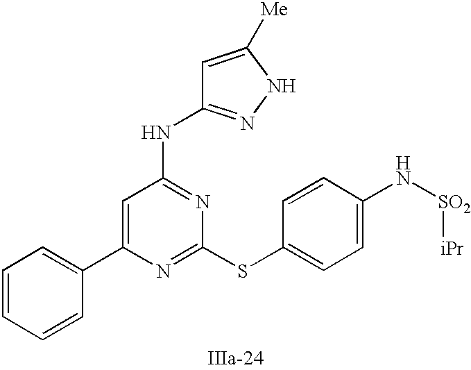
C1=C(C2=CC=CC=C2)N=C(SC2=CC=C(N[SO2][iPr])C=C2)N=C1NC1=NNC([Me])=C1
